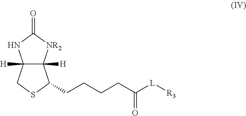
C12([H])C([H])([NR2]C(=O)N1)C(CCCCC([L][R3])=O)SC2
